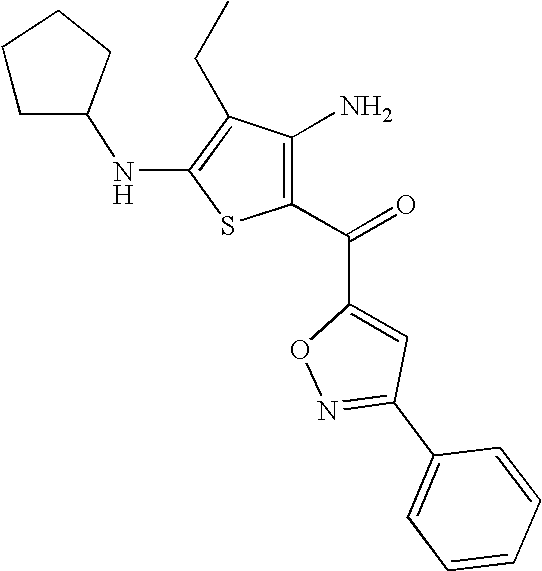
C1(N)=C(C(=O)C2=CC(C3=CC=CC=C3)=NO2)SC(NC2CCCC2)=C1CC
